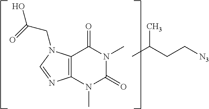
C12=C(N(C)C(=O)N(C)C1=O)N=CN2CC(O)=O.CC(CC[N3])C
